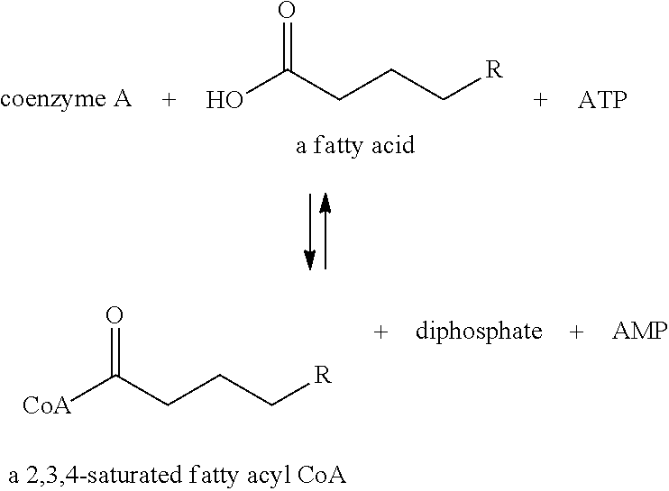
OC(=O)CCC[R].[CoA]C(=O)CCC[R]
